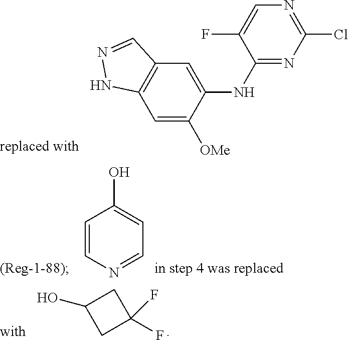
C1=CN=CC=C1O.C1(O)CC(F)(F)C1.C1=C([OMe])C(NC2=NC(Cl)=NC=C2F)=CC2=C1NN=C2
